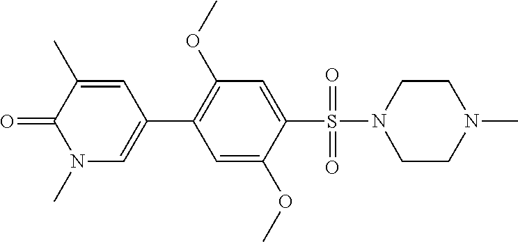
C1(C)=CC(C2=C(OC)C=C(S(N3CCN(C)CC3)(=O)=O)C(OC)=C2)=CN(C)C1=O
